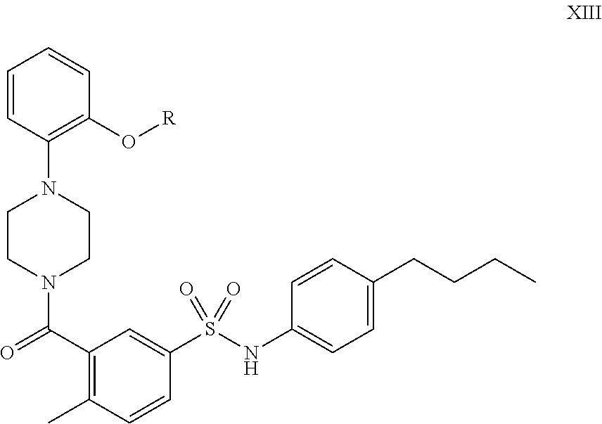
C1CN(C(=O)C2=C(C)C=CC(S(NC3=CC=C(CCCC)C=C3)(=O)=O)=C2)CCN1C1=C(O[R])C=CC=C1
